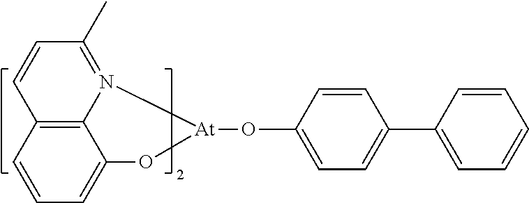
C12=C3C=CC=C1O[At](OC1=CC=C(C4=CC=CC=C4)C=C1)N2=C(C)C=C3
